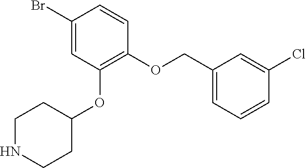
C1(OCC2=CC=CC(Cl)=C2)=C(OC2CCNCC2)C=C(Br)C=C1
